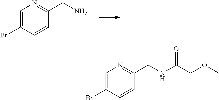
C1=C(Br)C=CC(CN)=N1.C1=C(Br)C=CC(CNC(COC)=O)=N1
